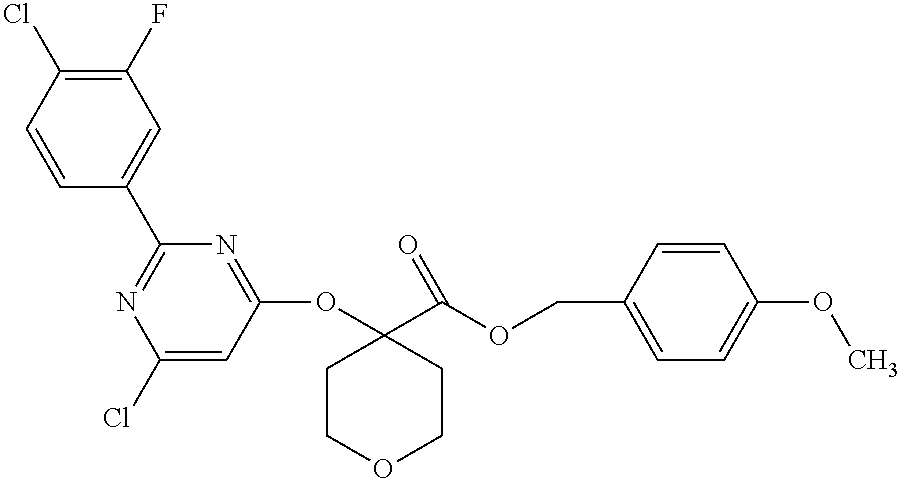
C1=CC(C2=NC(Cl)=CC(OC3(C(OCC4=CC=C(OC)C=C4)=O)CCOCC3)=N2)=CC(F)=C1Cl
